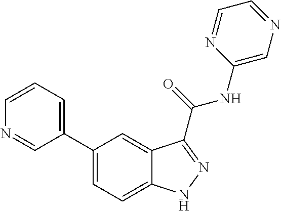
C1=CN=CC(C2=CC=C3C(=C2)C(C(NC2=CN=CC=N2)=O)=NN3)=C1
